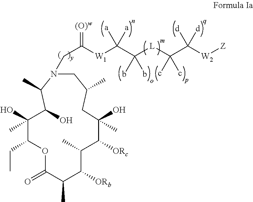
C(C([W1]C(C([L]C(C([W2][Z])([d])[d])(c)c)(b)b)([a])[a])=[(O)w])N1CC(C)CC(O)(C)C([ORc])C(C)C([ORb])C(C)C(=O)OC(CC)C(O)(C)C(O)C1C
